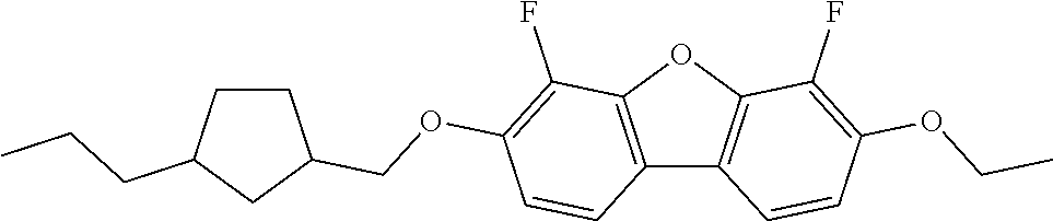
C12=C(OC3=C1C=CC(OCC)=C3F)C(F)=C(OCC1CCC(CCC)C1)C=C2
